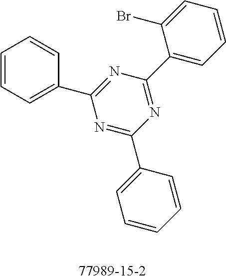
C1=CC=C(C2=NC(C3=CC=CC=C3Br)=NC(C3=CC=CC=C3)=N2)C=C1
